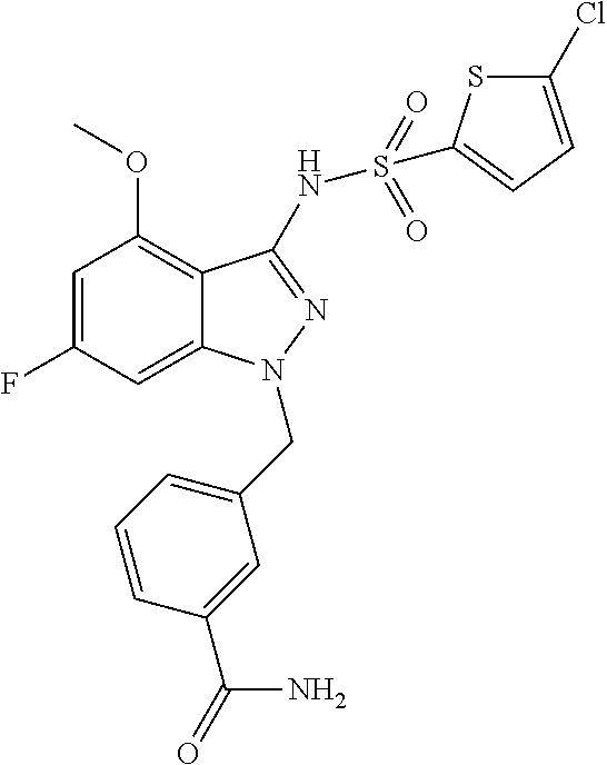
C1(OC)=C2C(=CC(F)=C1)N(CC1=CC=CC(C(=O)N)=C1)N=C2NS(C1=CC=C(Cl)S1)(=O)=O
